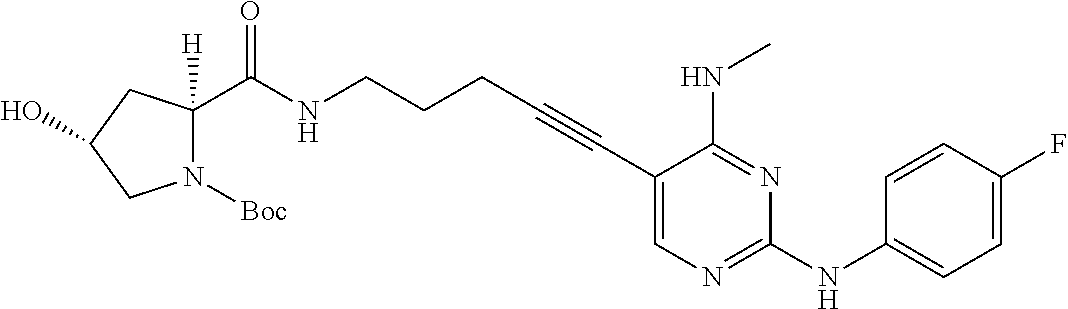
C1(C#CCCCNC(=O)C2([H])N([Boc])CC(O)C2)=CN=C(NC2=CC=C(F)C=C2)N=C1NC
